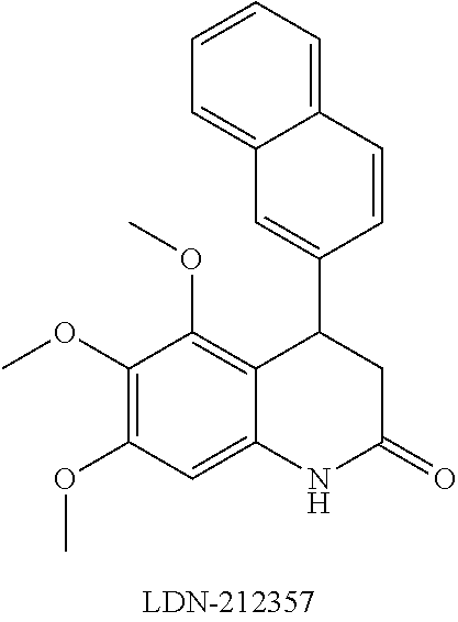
C12=CC(OC)=C(OC)C(OC)=C1C(C1=CC3=CC=CC=C3C=C1)CC(=O)N2
